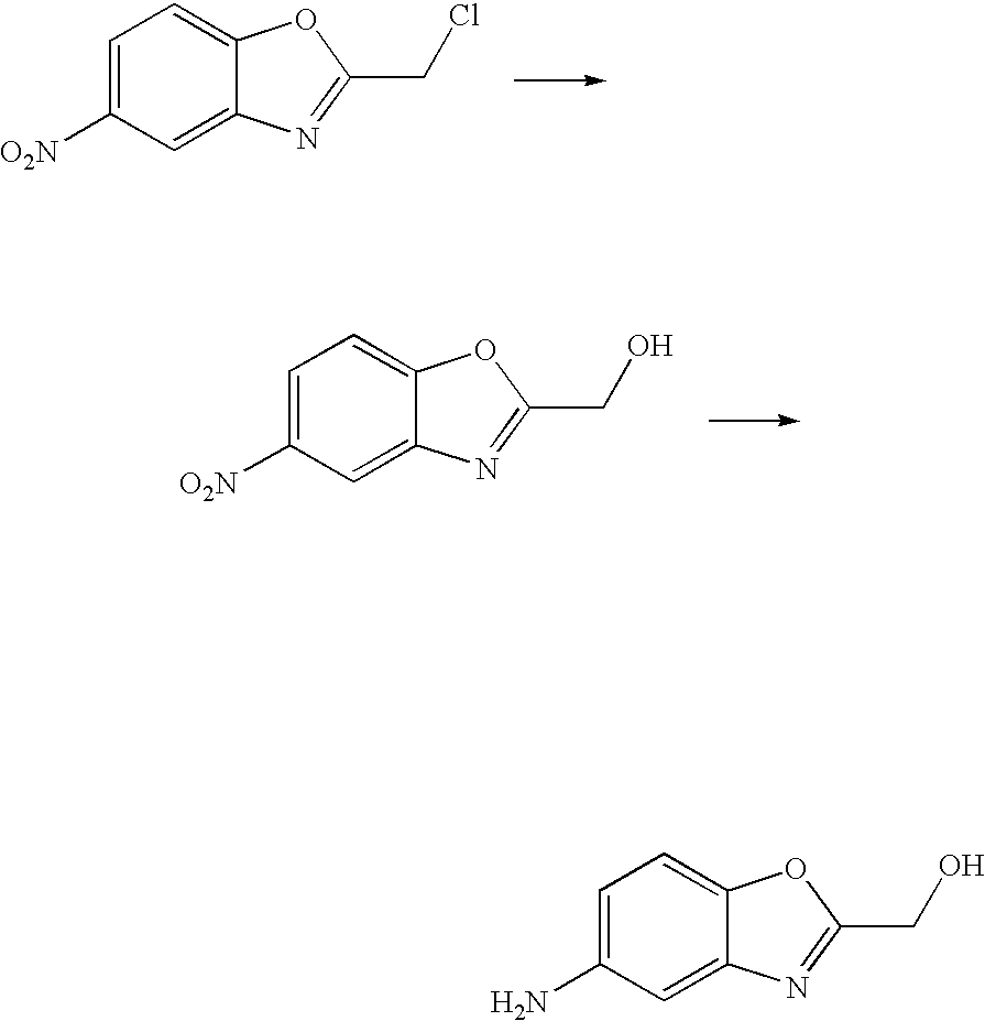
C1=C([O2N])C=C2C(=C1)OC(CCl)=N2.C1=C([O2N])C=C2C(=C1)OC(CO)=N2.C1=C(N)C=C2C(=C1)OC(CO)=N2
